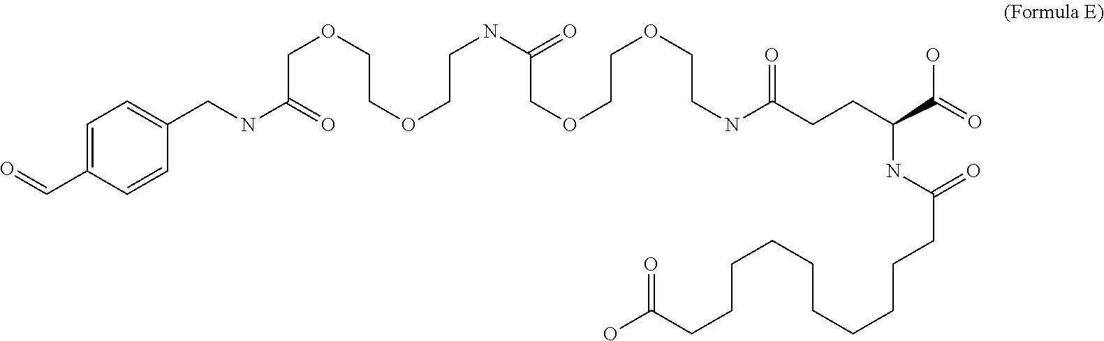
C(NC(COCCOCCNC(COCCOCCNC(CCC(NC(CCCCCCCCCCC(=O)O)=O)C(=O)O)=O)=O)=O)C1=CC=C(C=O)C=C1
